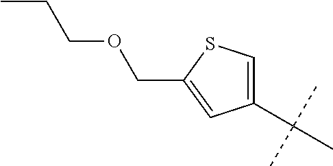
C1(C(C)(C)C)=CSC(COCCC)=C1
